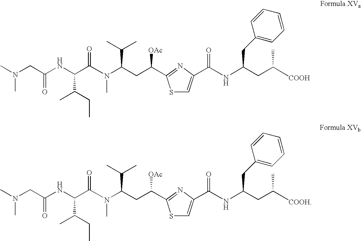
CN(CC(NC(C(N(C(CC([OAc])C1=NC(C(NC(CC([COOH])C)CC2=CC=CC=C2)=O)=CS1)C(C)C)C)=O)C(CC)C)=O)C.CN(CC(NC(C(N(C(CC([OAc])C1=NC(C(NC(CC([COOH])C)CC2=CC=CC=C2)=O)=CS1)C(C)C)C)=O)C(CC)C)=O)C
